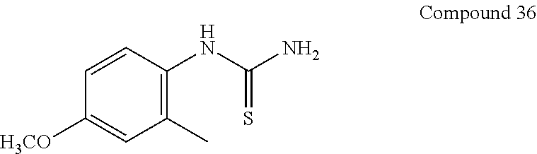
C1(C)=C(NC(N)=S)C=CC([H3CO])=C1
